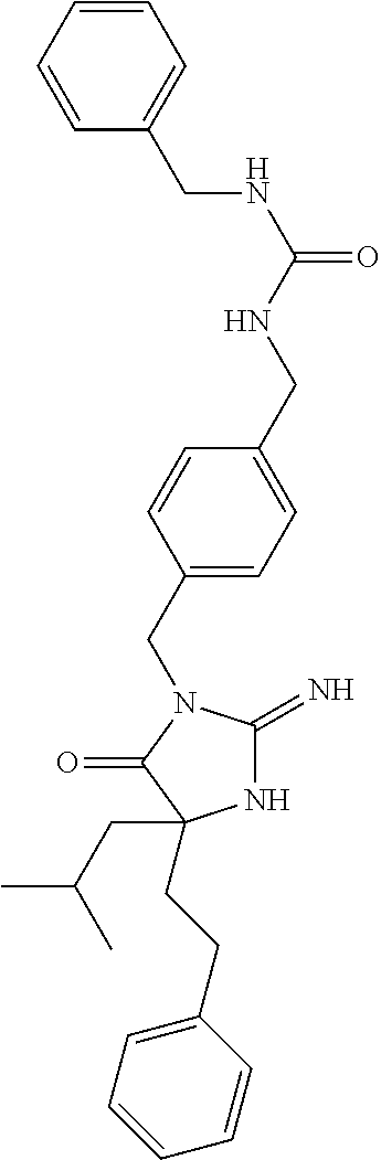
N1C(=N)N(CC2=CC=C(CNC(=O)NCC3=CC=CC=C3)C=C2)C(=O)C1(CC(C)C)CCC1=CC=CC=C1
